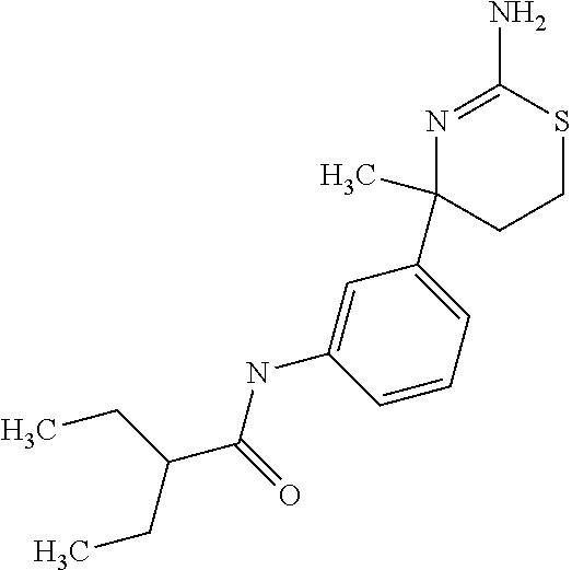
N1=C(N)SCCC1(C)C1=CC=CC(NC(=O)C(CC)CC)=C1
